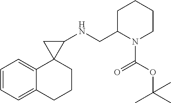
C1=CC=C2C(=C1)CCCC21C(NCC2N(C(OC(C)(C)C)=O)CCCC2)C1
